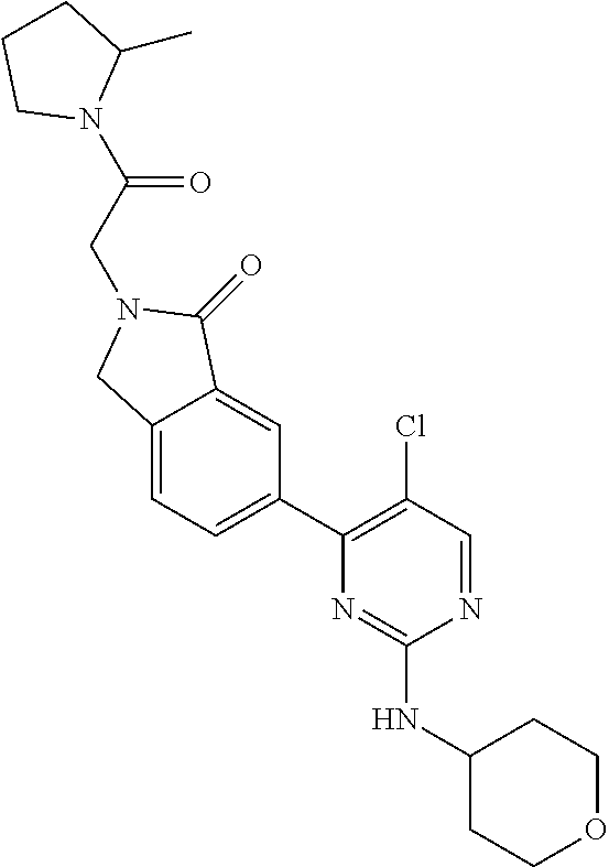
C(CN1CC2=CC=C(C3=C(Cl)C=NC(NC4CCOCC4)=N3)C=C2C1=O)(=O)N1C(C)CCC1
